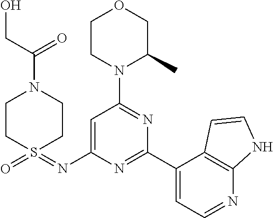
O1CCN(C2=NC(C3=CC=NC4=C3C=CN4)=NC(N=S3(=O)CCN(C(=O)CO)CC3)=C2)C(C)C1
